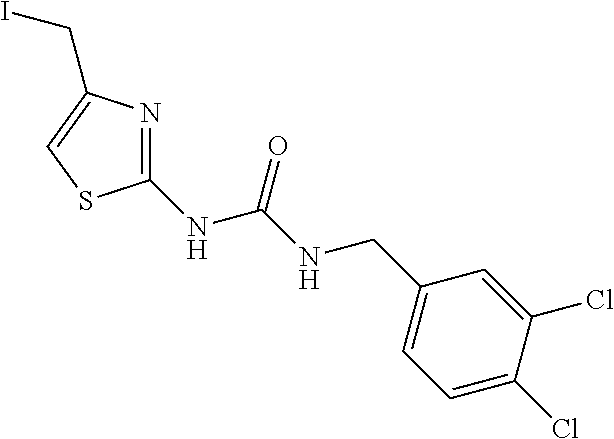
C1(NC(NCC2=CC=C(Cl)C(Cl)=C2)=O)=NC(CI)=CS1
